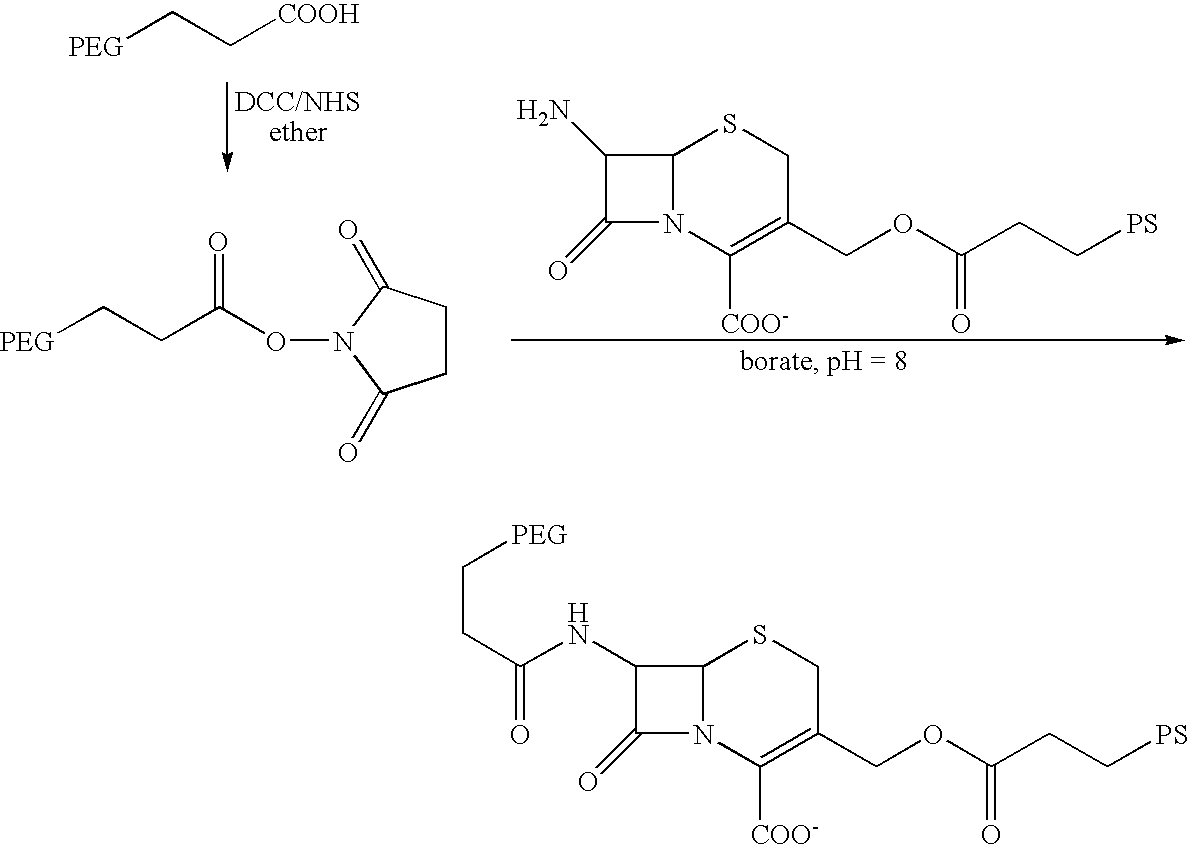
[PEG]CC[COOH].C1CC(=O)N(OC(CC[PEG])=O)C1=O.C12N(C([COO-])=C(COC(CC[PS])=O)CS1)C(=O)C2N.C12N(C([COO-])=C(COC(CC[PS])=O)CS1)C(=O)C2NC(CC[PEG])=O
